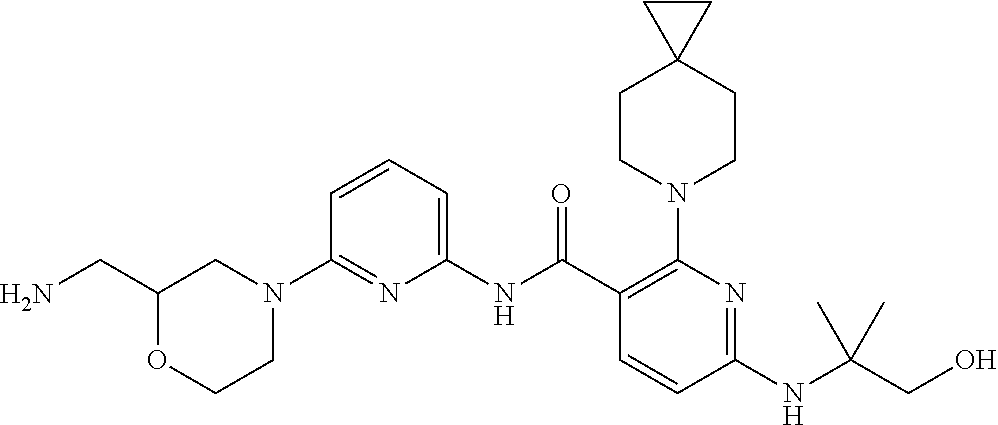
C1(NC(C2=C(N3CCC4(CC3)CC4)N=C(NC(CO)(C)C)C=C2)=O)=CC=CC(N2CC(CN)OCC2)=N1
